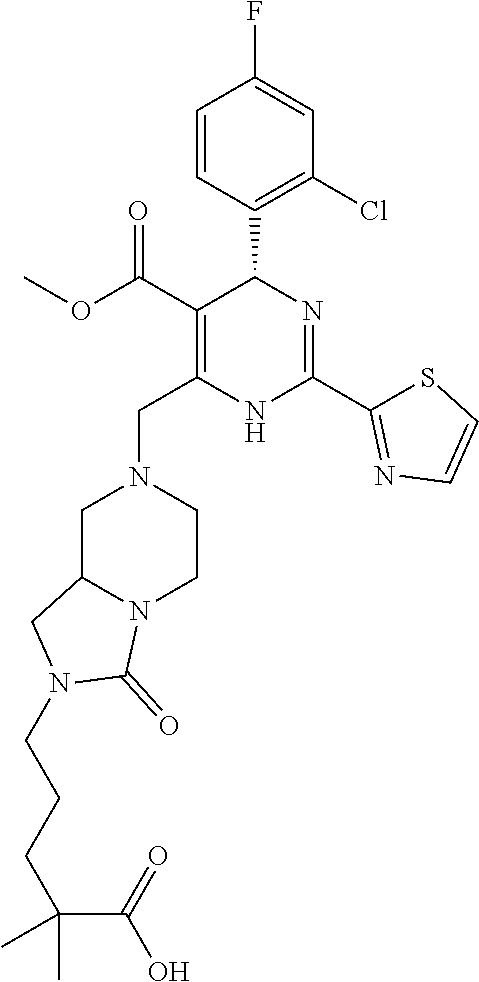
C1(Cl)=C(C2C(C(=O)OC)=C(CN3CC4N(CC3)C(=O)N(CCCC(C(O)=O)(C)C)C4)NC(C3=NC=CS3)=N2)C=CC(F)=C1
